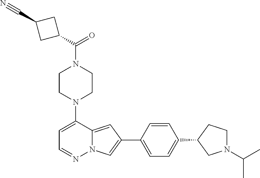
N1(C2=CC=NN3C2=CC(C2=CC=C(C4CN(C(C)C)CC4)C=C2)=C3)CCN(C(C2CC(C#N)C2)=O)CC1
